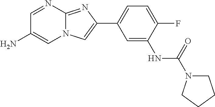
C1=NC2=NC(C3=CC=C(F)C(NC(=O)N4CCCC4)=C3)=CN2C=C1N
